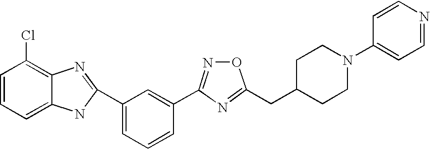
C1=C(C2=NC3=C(Cl)C=CC=C3N2)C=C(C2=NOC(CC3CCN(C4=CC=NC=C4)CC3)=N2)C=C1
